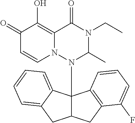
C1(=O)C=CN2C(=C1O)C(=O)N(CC)C(C)N2C12C(CC3=C1C=CC=C3F)CC1=CC=CC=C21
